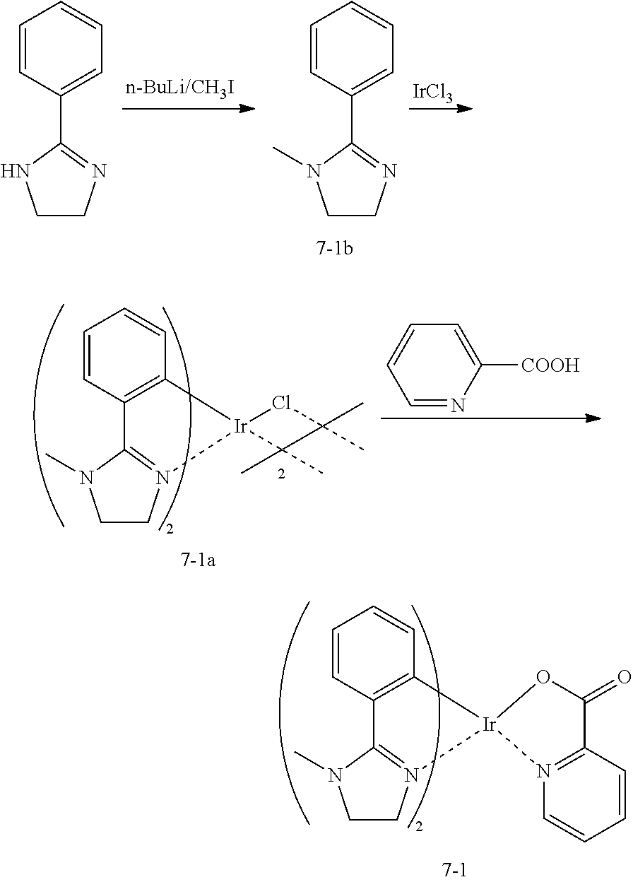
C1=NC([COOH])=CC=C1.C1CN2=C(N1C)C1=C(C=CC=C1)[Ir]21ClC(C)(C)C1(C)C.C1CN2=C(N1C)C1=C(C=CC=C1)[Ir]21OC(=O)C2=N1C=CC=C2.C1CN=C(C2=CC=CC=C2)N1.[IrCl3].C1CN=C(C2=CC=CC=C2)N1C
